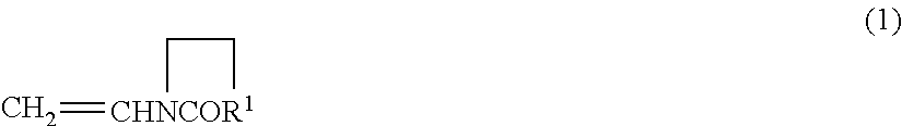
C=[CHNCOR1]1CC1
